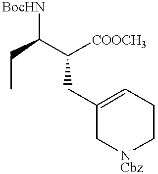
C1(CC(C(CC)[BocHN])[COOCH3])=CCC[NCbz]C1
